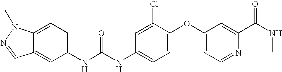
C12=CC(NC(NC3=CC=C(OC4=CC=NC(C(NC)=O)=C4)C(Cl)=C3)=O)=CC=C1N(C)N=C2
